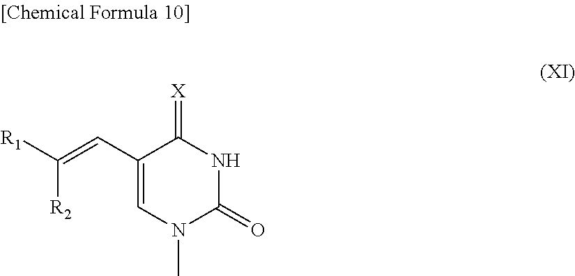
C1(C=C([R1])[R2])=CN(C)C(=O)NC1=[X]
